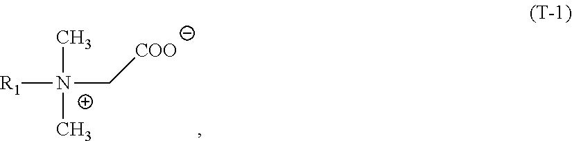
[N+](C[COO])([R1])(C)C
